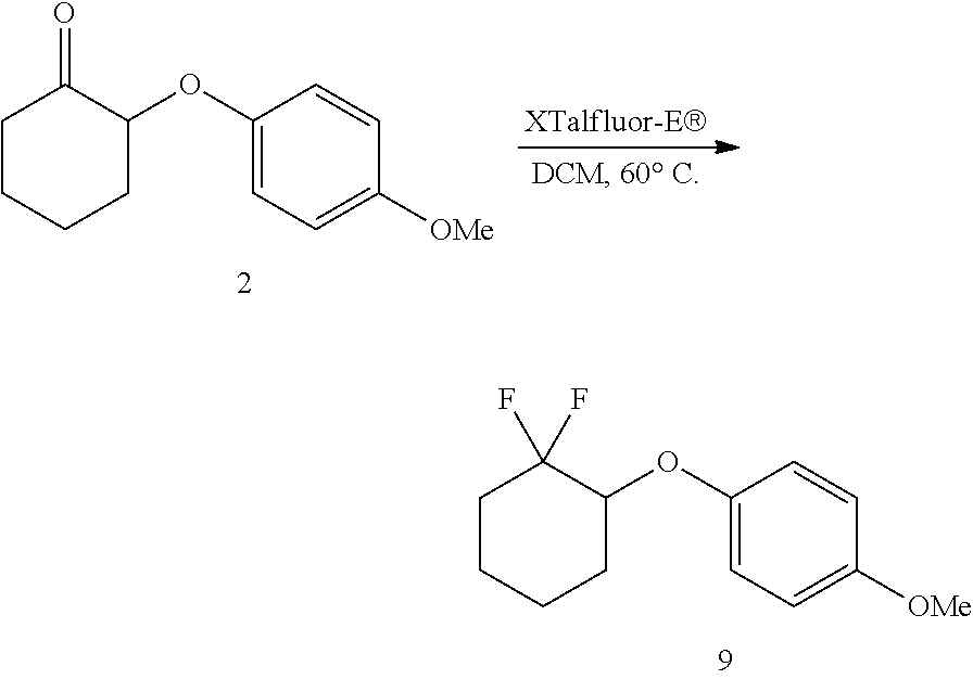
C1CCCC(OC2=CC=C([OMe])C=C2)C1(F)F.C1CCCC(OC2=CC=C([OMe])C=C2)C1=O
